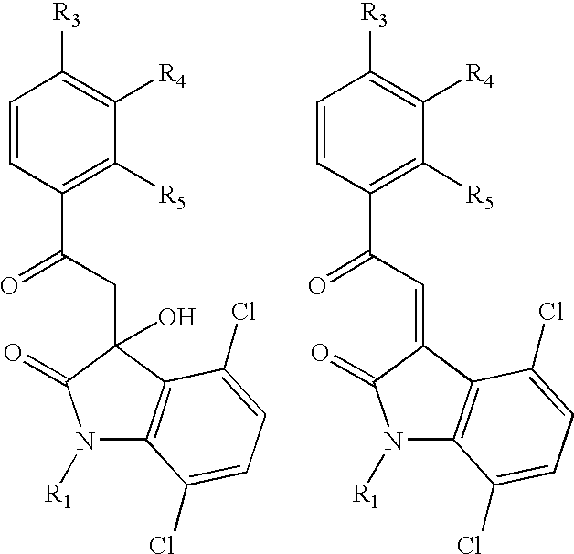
C1=CC(C(=O)CC2(O)C(=O)N([R1])C3=C2C(Cl)=CC=C3Cl)=C([R5])C([R4])=C1[R3].C1=CC(C(=O)C=C2C(=O)N([R1])C3=C2C(Cl)=CC=C3Cl)=C([R5])C([R4])=C1[R3]
